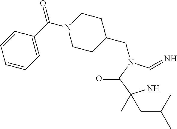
N1C(=N)N(CC2CCN(C(=O)C3=CC=CC=C3)CC2)C(=O)C1(C)CC(C)C
